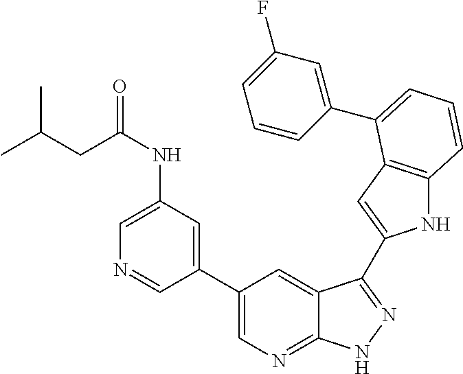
C1(C2=CN=C3C(=C2)C(C2=CC4=C(N2)C=CC=C4C2=CC(F)=CC=C2)=NN3)=CC(NC(CC(C)C)=O)=CN=C1
